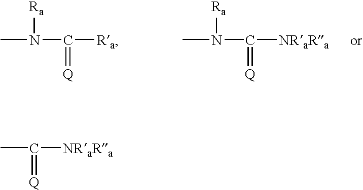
CC([NRaRa])=[Q].CN(C([Ra])=[Q])[Ra].CN(C([NRaRa])=[Q])[Ra]
